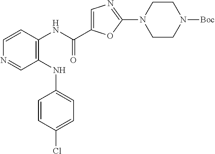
C1(NC2=CC=C(Cl)C=C2)=C(NC(C2=CN=C(N3CCN([Boc])CC3)O2)=O)C=CN=C1
